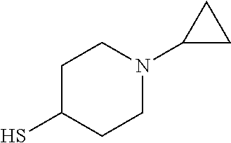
C1C(S)CCN(C2CC2)C1
